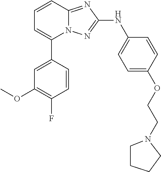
C1=CC2=NC(NC3=CC=C(OCCN4CCCC4)C=C3)=NN2C(C2=CC(OC)=C(F)C=C2)=C1
